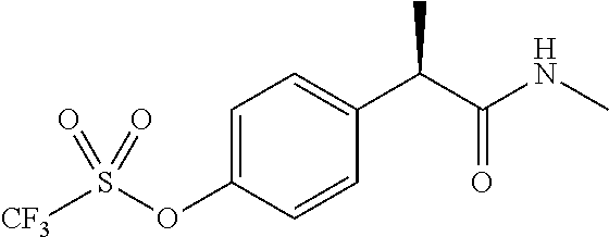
C1=CC(OS([CF3])(=O)=O)=CC=C1C(C(NC)=O)C
